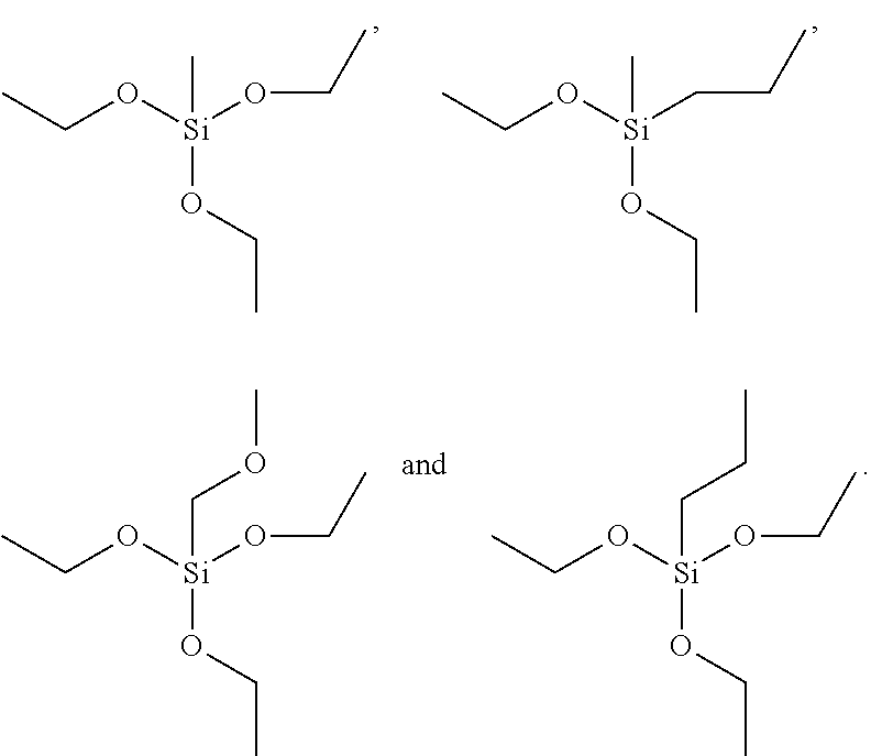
CCO[Si](OCC)(OCC)C.CCO[Si](CCC)(OCC)C.CCO[Si](OCC)(OCC)CCC.CCO[Si](OCC)(OCC)COC
